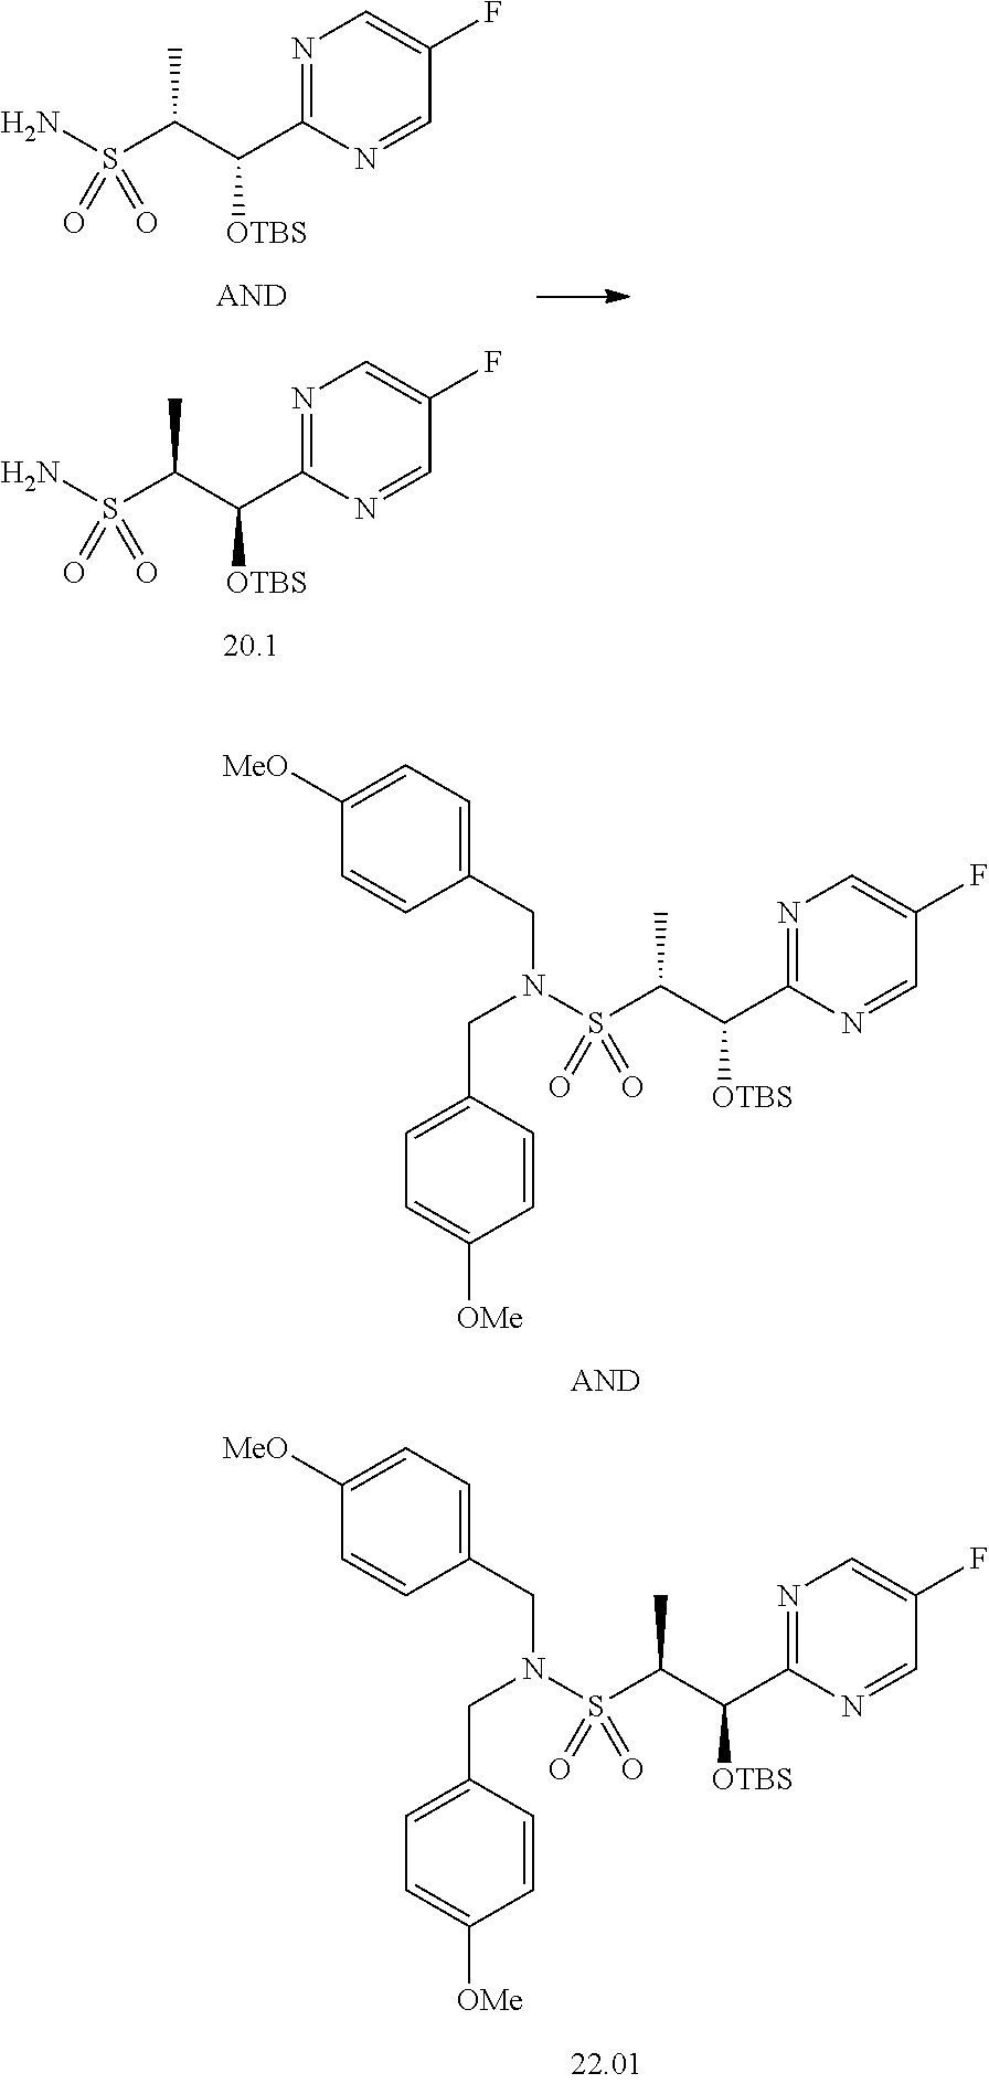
N1=C(C(C(S(N)(=O)=O)C)[OTBS])N=CC(F)=C1.N1=C(C(C(S(N)(=O)=O)C)[OTBS])N=CC(F)=C1.N1=C(C(C(S(N(CC2=CC=C([MeO])C=C2)CC2=CC=C([OMe])C=C2)(=O)=O)C)[OTBS])N=CC(F)=C1.N1=C(C(C(S(N(CC2=CC=C([MeO])C=C2)CC2=CC=C([OMe])C=C2)(=O)=O)C)[OTBS])N=CC(F)=C1
